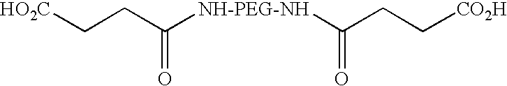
[HO2C]CCC([NH-PEG-NH]C(CC[CO2H])=O)=O
